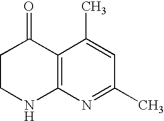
C12=C(N=C(C)C=C1C)NCCC2=O
